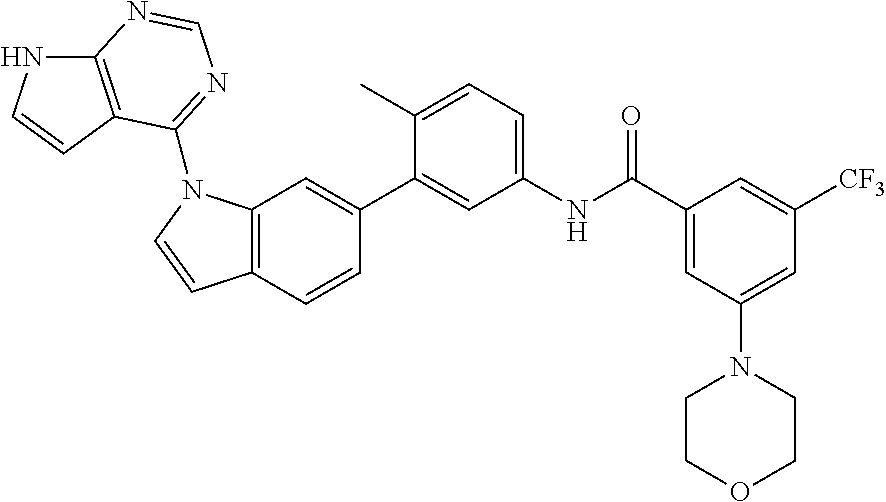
C12=C(C=CC(C3=CC(NC(C4=CC(N5CCOCC5)=CC([CF3])=C4)=O)=CC=C3C)=C1)C=CN2C1=NC=NC2=C1C=CN2
